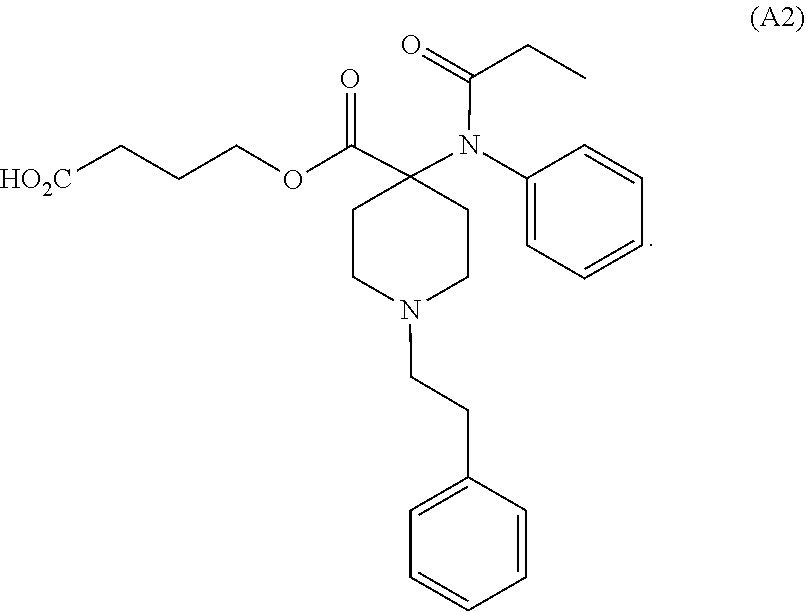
C1=CC=CC(CCN2CCC(N(C(=O)CC)C3=CC=CC=C3)(C(OCCC[HO2C])=O)CC2)=C1
